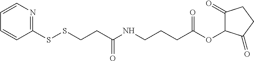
C1(SSCCC(NCCCC(OC2C(=O)CCC2=O)=O)=O)=NC=CC=C1
